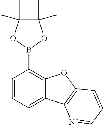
C1(C)(C)C(C)(C)OB(C2=C3C(=CC=C2)C2=C(O3)C=CC=N2)O1
